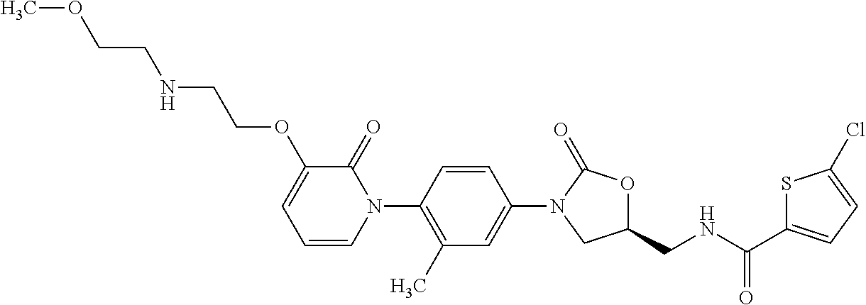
C1=C(N2CC(CNC(C3=CC=C(Cl)S3)=O)OC2=O)C=CC(N2C(=O)C(OCCNCCOC)=CC=C2)=C1C
